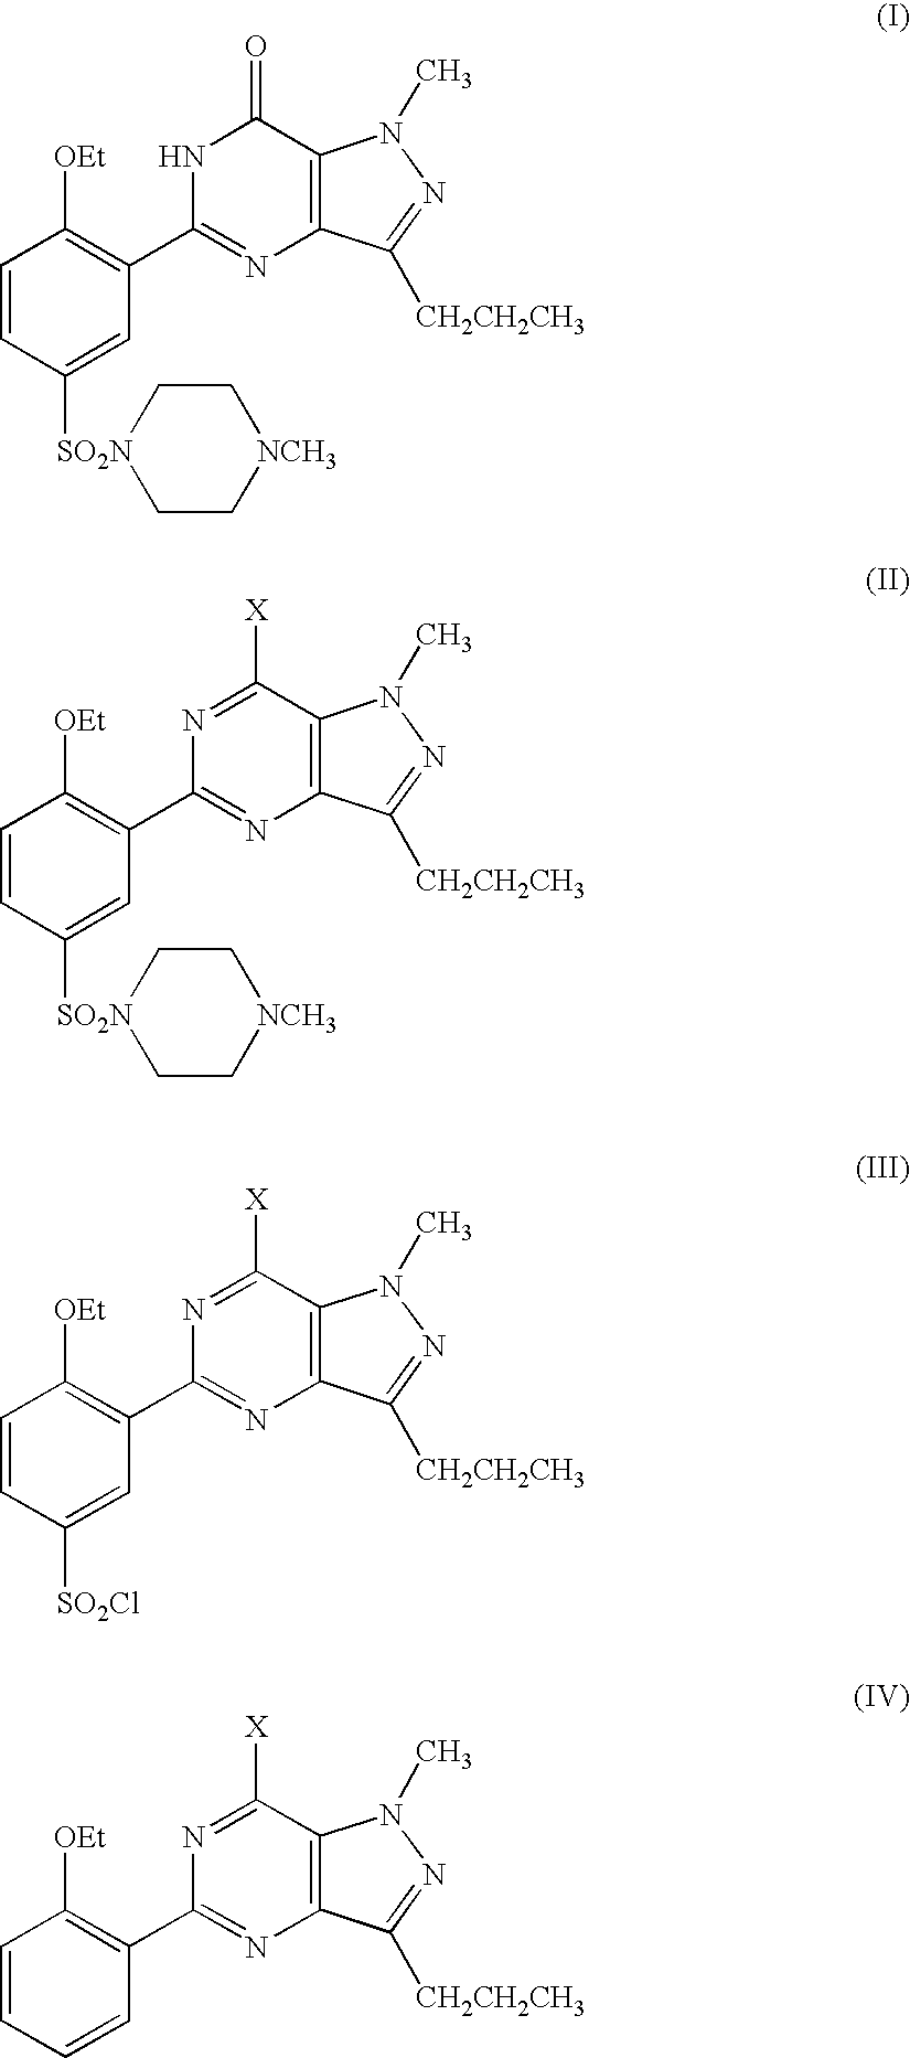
N1C(C2=C([OEt])C=CC([SO2N]3CC[NCH3]CC3)=C2)=NC2=C(C1=O)N(C)N=C2[CH2CH2CH3].N1=C([X])C2=C(N=C1C1=C([OEt])C=CC([SO2N]3CC[NCH3]CC3)=C1)C([CH2CH2CH3])=NN2C.N1=C([X])C2=C(N=C1C1=C([OEt])C=CC([SO2Cl])=C1)C([CH2CH2CH3])=NN2C.N1=C([X])C2=C(N=C1C1=C([OEt])C=CC=C1)C([CH2CH2CH3])=NN2C
